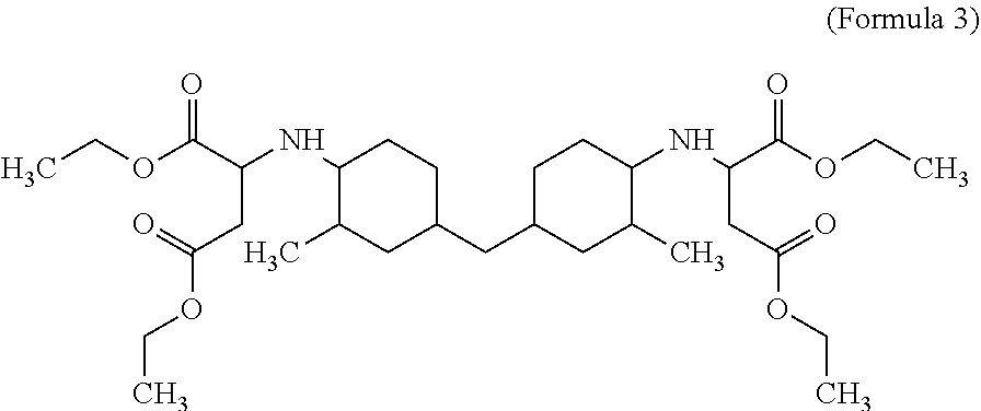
C1(NC(C(OCC)=O)CC(OCC)=O)CCC(CC2CCC(NC(C(OCC)=O)CC(OCC)=O)C(C)C2)CC1C
